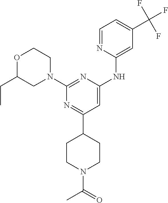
C1(C2=NC(N3CCOC(CC)C3)=NC(NC3=CC(C(F)(F)F)=CC=N3)=C2)CCN(C(C)=O)CC1
